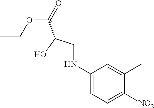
C1(NCC(O)C(=O)OCC)=CC=C([NO2])C(C)=C1
